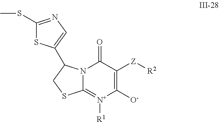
C1([O-])=C([Z][R2])C(=O)N2C(=[N+]1[R1])SCC2C1=CN=C(SC)S1
